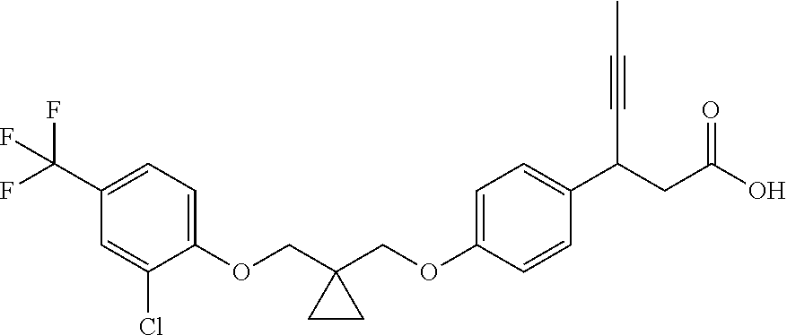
C1(OCC2(COC3=CC=C(C(CC(O)=O)C#CC)C=C3)CC2)=CC=C(C(F)(F)F)C=C1Cl
